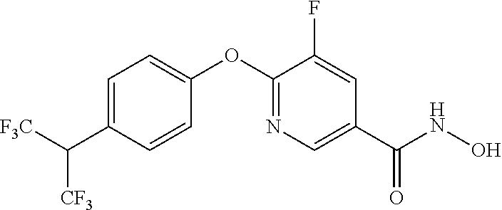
C1=C(C([F3C])[CF3])C=CC(OC2=NC=C(C(NO)=O)C=C2F)=C1
